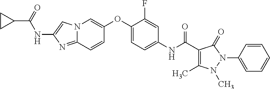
N12C(=NC(NC(C3CC3)=O)=C1)C=CC(OC1=CC=C(NC(=O)C3=C(C)N(C)N(C4=CC=CC=C4)C3=O)C=C1F)=C2
